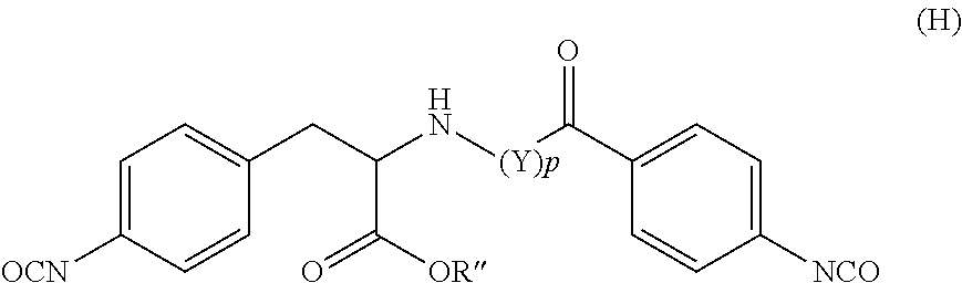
C1=C([OCN])C=CC(CC(N[(Y)p]C(C2=CC=C([NCO])C=C2)=O)C([OR])=O)=C1
